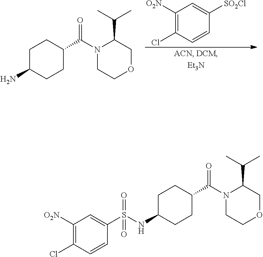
C1([O2N])=C(Cl)C=CC([SO2Cl])=C1.C1C(N)CCC(C(N2CCOCC2C(C)C)=O)C1.C1C(NS(C2=CC([O2N])=C(Cl)C=C2)(=O)=O)CCC(C(N2CCOCC2C(C)C)=O)C1
